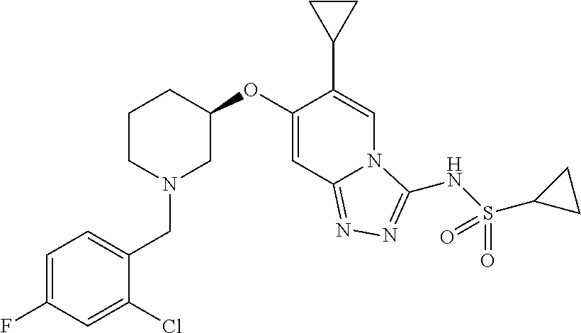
N1(CC2=CC=C(F)C=C2Cl)CC(OC2=CC3=NN=C(NS(C4CC4)(=O)=O)N3C=C2C2CC2)CCC1
